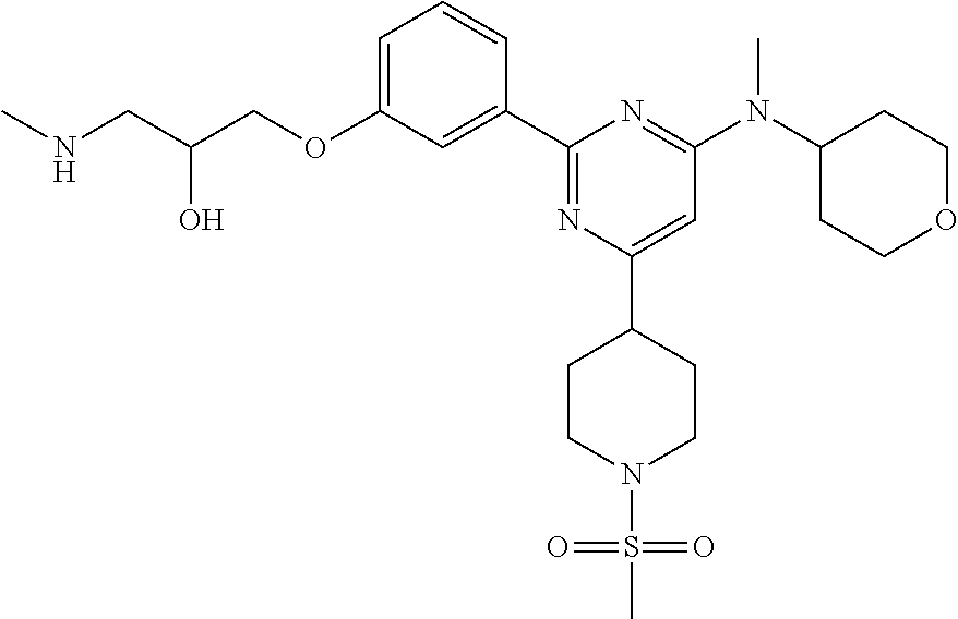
C1=C(OCC(CNC)O)C=C(C2=NC(C3CCN(S(=O)(=O)C)CC3)=CC(N(C3CCOCC3)C)=N2)C=C1
